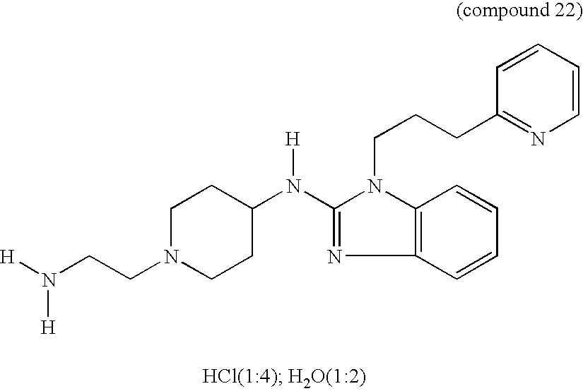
N(C1=NC2=C(N1CCCC1=NC=CC=C1)C=CC=C2)(C1CCN(CCN([H])[H])CC1)[H]
